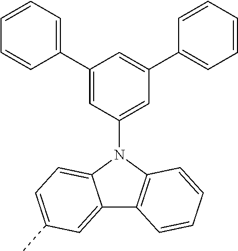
C1(C2=CC=CC=C2)=CC(N2C3=CC=C(C)C=C3C3=C2C=CC=C3)=CC(C2=CC=CC=C2)=C1
